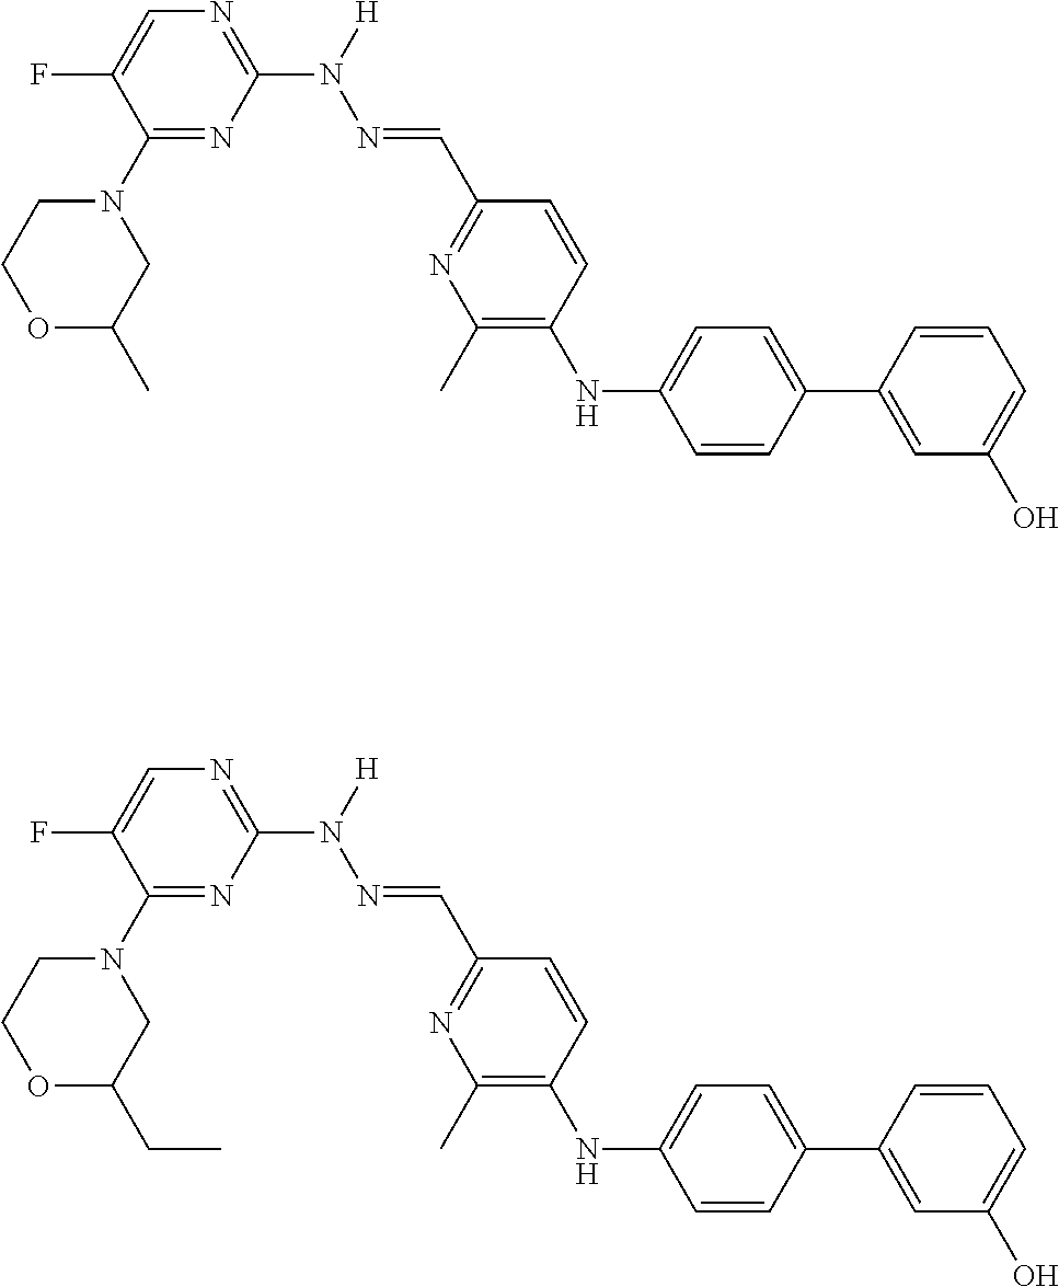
C1COC(C)CN1C1=NC(N(N=CC2=NC(C)=C(NC3=CC=C(C4=CC(O)=CC=C4)C=C3)C=C2)[H])=NC=C1F.C1COC(CC)CN1C1=NC(N(N=CC2=NC(C)=C(NC3=CC=C(C4=CC(O)=CC=C4)C=C3)C=C2)[H])=NC=C1F
